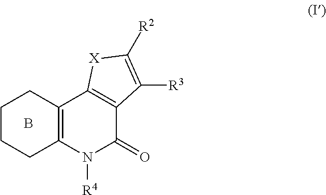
C12=C(N([R4])C(=O)C3=C1[X]C([R2])=C3[R3])CCCC2.B
